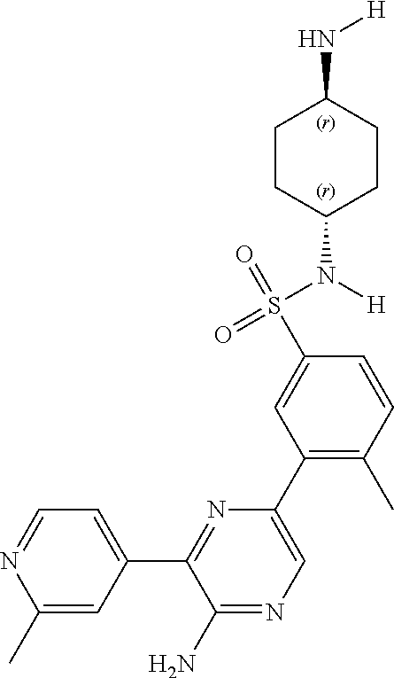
C1(C)=CC(C2=NC(C3=C(C)C=CC(S(N(C4CCC(N[H])CC4)[H])(=O)=O)=C3)=CN=C2N)=CC=N1
